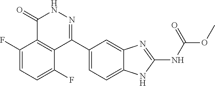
O(C)C(=O)NC1=NC2=CC(C3=NNC(=O)C4=C3C(F)=CC=C4F)=CC=C2N1
